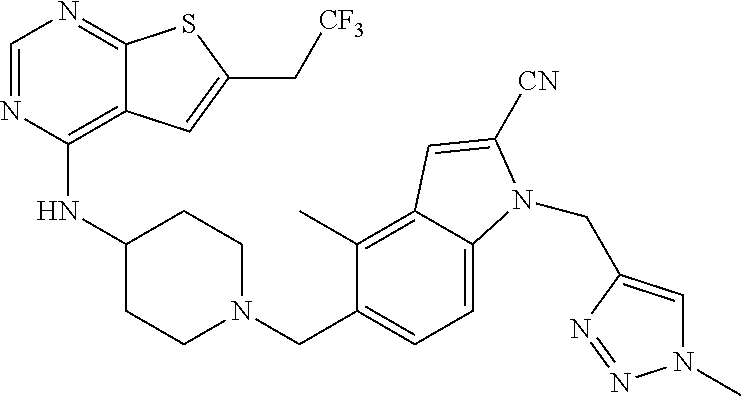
C1=NC(NC2CCN(CC3=CC=C4C(=C3C)C=C([CN])N4CC3=CN(C)N=N3)CC2)=C2C(=N1)SC(C[CF3])=C2
